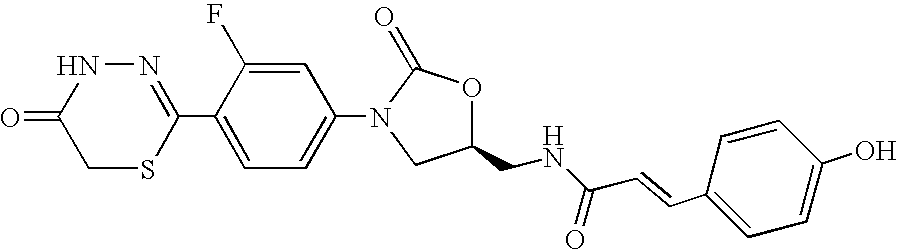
N1=C(C2=CC=C(N3CC(CNC(C=CC4=CC=C(O)C=C4)=O)OC3=O)C=C2F)SCC(=O)N1
